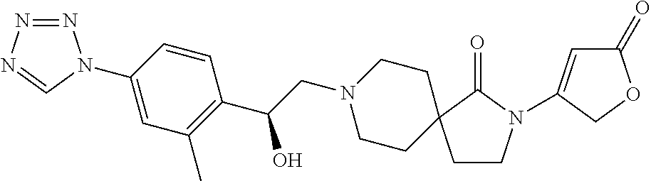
N1=NN=CN1C1=CC(C)=C(C(CN2CCC3(CC2)CCN(C2=CC(=O)OC2)C3=O)O)C=C1
